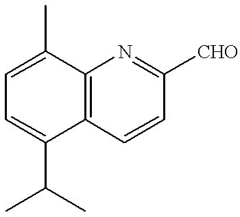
C12=C(C=CC([CHO])=N1)C(C(C)C)=CC=C2C
